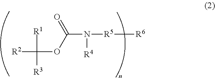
[R2]C([R1])([R3])OC(=O)N([R4])[R5][R6]
